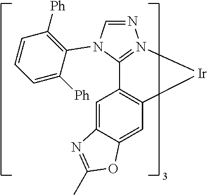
N1=CN(C2=C([Ph])C=CC=C2[Ph])C2=N1[Ir]C1=C2C=C2C(=C1)OC(C)=N2
